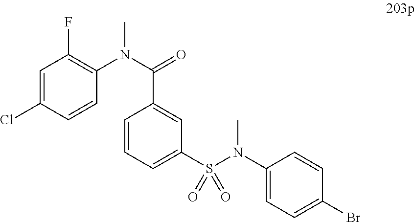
C1=C(Cl)C=CC(N(C(=O)C2=CC(S(N(C3=CC=C(Br)C=C3)C)(=O)=O)=CC=C2)C)=C1F
